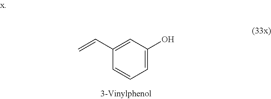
C1=C(O)C=C(C=C)C=C1
